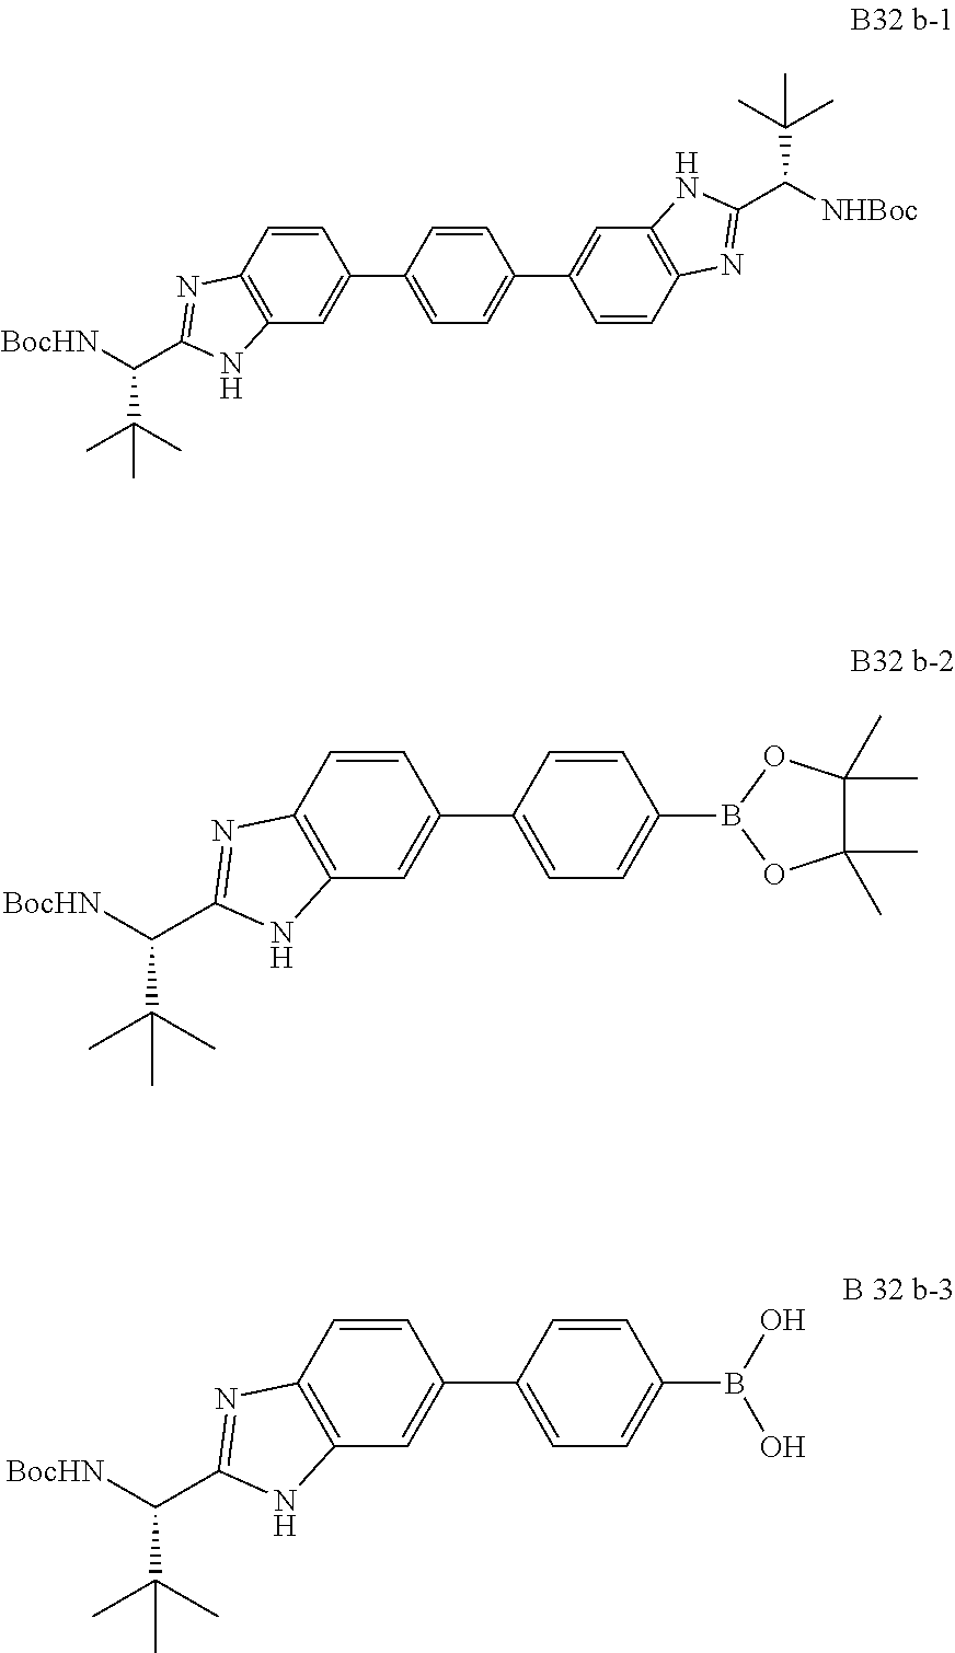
C([BocHN])(C(C)(C)C)C1=NC2=C(C=C(C3=CC=C(C4=CC5=C(C=C4)N=C(C([NHBoc])C(C)(C)C)N5)C=C3)C=C2)N1.C([BocHN])(C(C)(C)C)C1=NC2=C(C=C(C3=CC=C(B4OC(C)(C)C(C)(C)O4)C=C3)C=C2)N1.C([BocHN])(C(C)(C)C)C1=NC2=C(C=C(C3=CC=C(B(O)O)C=C3)C=C2)N1
